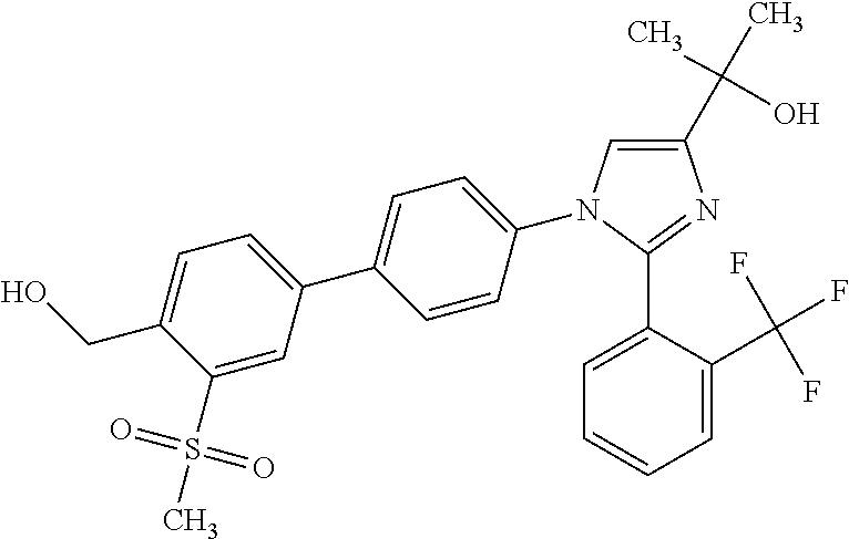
C1(C(C)(O)C)=CN(C2=CC=C(C3=CC=C(CO)C(S(=O)(=O)C)=C3)C=C2)C(C2=CC=CC=C2C(F)(F)F)=N1
